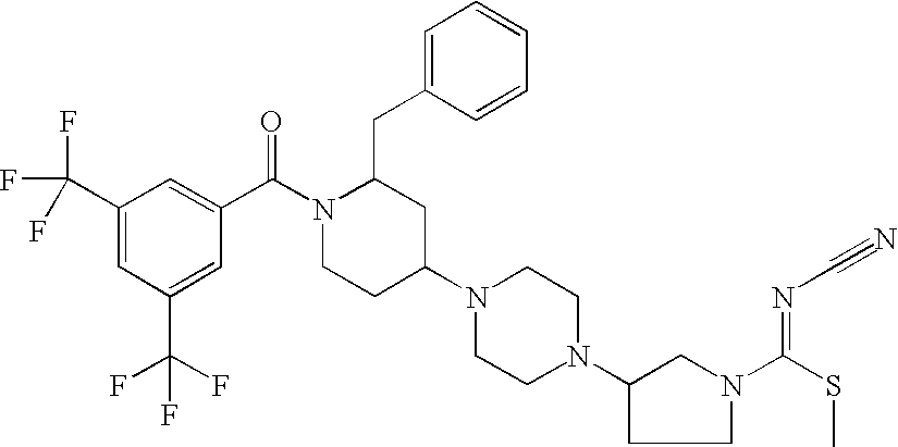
C1(C(F)(F)F)=CC(C(F)(F)F)=CC(C(N2CCC(N3CCN(C4CCN(C(SC)=NC#N)C4)CC3)CC2CC2=CC=CC=C2)=O)=C1
